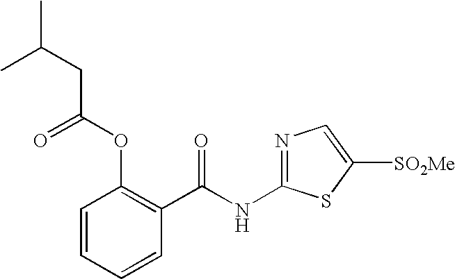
C1=CC=CC(C(NC2=NC=C([SO2Me])S2)=O)=C1OC(=O)CC(C)C
